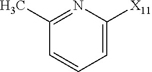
C1=C([X11])N=C(C)C=C1
